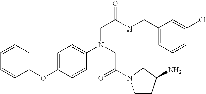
C1=C(OC2=CC=CC=C2)C=CC(N(CC(=O)N2CCC(N)C2)CC(=O)NCC2=CC=CC(Cl)=C2)=C1
